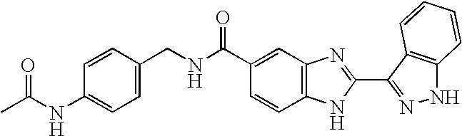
C1(CNC(C2=CC3=C(C=C2)NC(C2=NNC4=C2C=CC=C4)=N3)=O)=CC=C(NC(C)=O)C=C1
